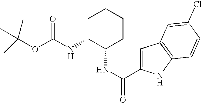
C1=C(C(NC2CCCCC2NC(=O)OC(C)(C)C)=O)NC2=C1C=C(Cl)C=C2
